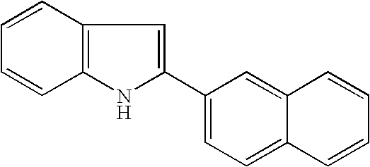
C1=CC2=C(C=C1)NC(C1=CC=C3C(=C1)C=CC=C3)=C2
